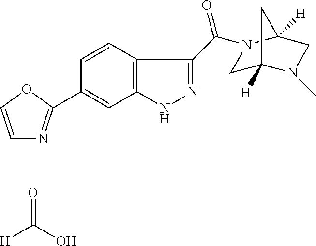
C1C2([H])N(C)CC([H])(C2)N1C(C1=NNC2=C1C=CC(C1=NC=CO1)=C2)=O.[H]C(=O)O
